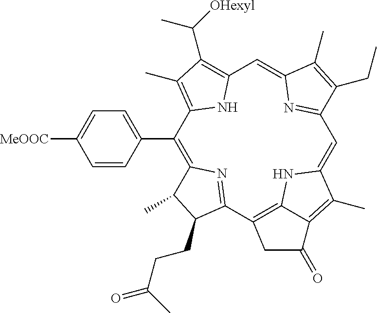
C1(C2=CC=C([MeOOC])C=C2)=C2N=C(C3=C4NC(=CC5=NC(=CC6=C(C([OHexyl])C)C(C)=C1N6)C(C)=C5CC)C(C)=C4C(=O)C3)C(CCC(=O)C)C2C
